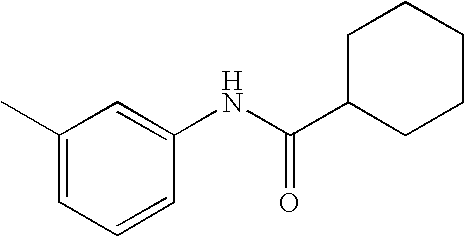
CC1=CC=CC(NC(C2CCCCC2)=O)=C1
